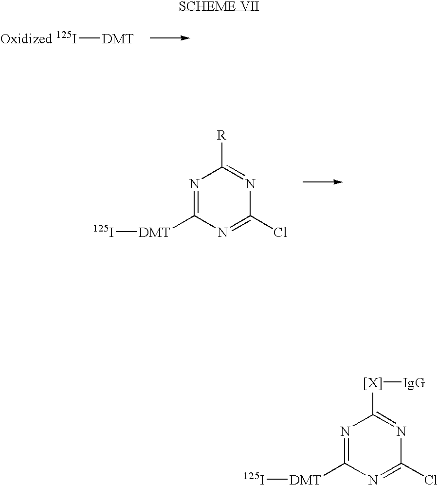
[Oxidized 125I][DMT].N1=C([DMT][125I])N=C(Cl)N=C1[R].N1=C([DMT][125I])N=C(Cl)N=C1[[X]][IgG]
